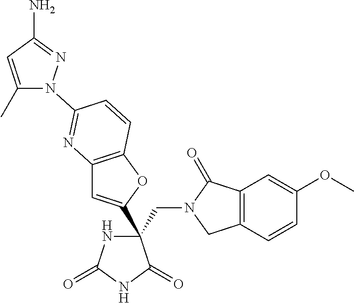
C(C1(C2=CC3=C(O2)C=CC(N2C(C)=CC(N)=N2)=N3)NC(=O)NC1=O)N1CC2=C(C1=O)C=C(OC)C=C2
